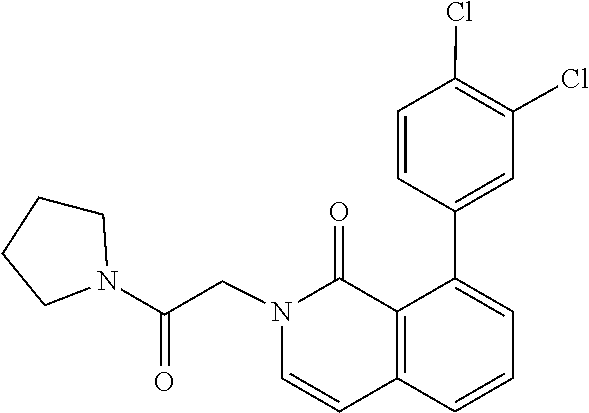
C1=C(C2=CC=CC3=C2C(=O)N(CC(N2CCCC2)=O)C=C3)C=CC(Cl)=C1Cl
